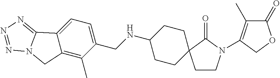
C1CN(C2=C(C)C(=O)OC2)C(=O)C12CCC(NCC1=CC=C3C(=C1C)CN1C3=NN=N1)CC2
